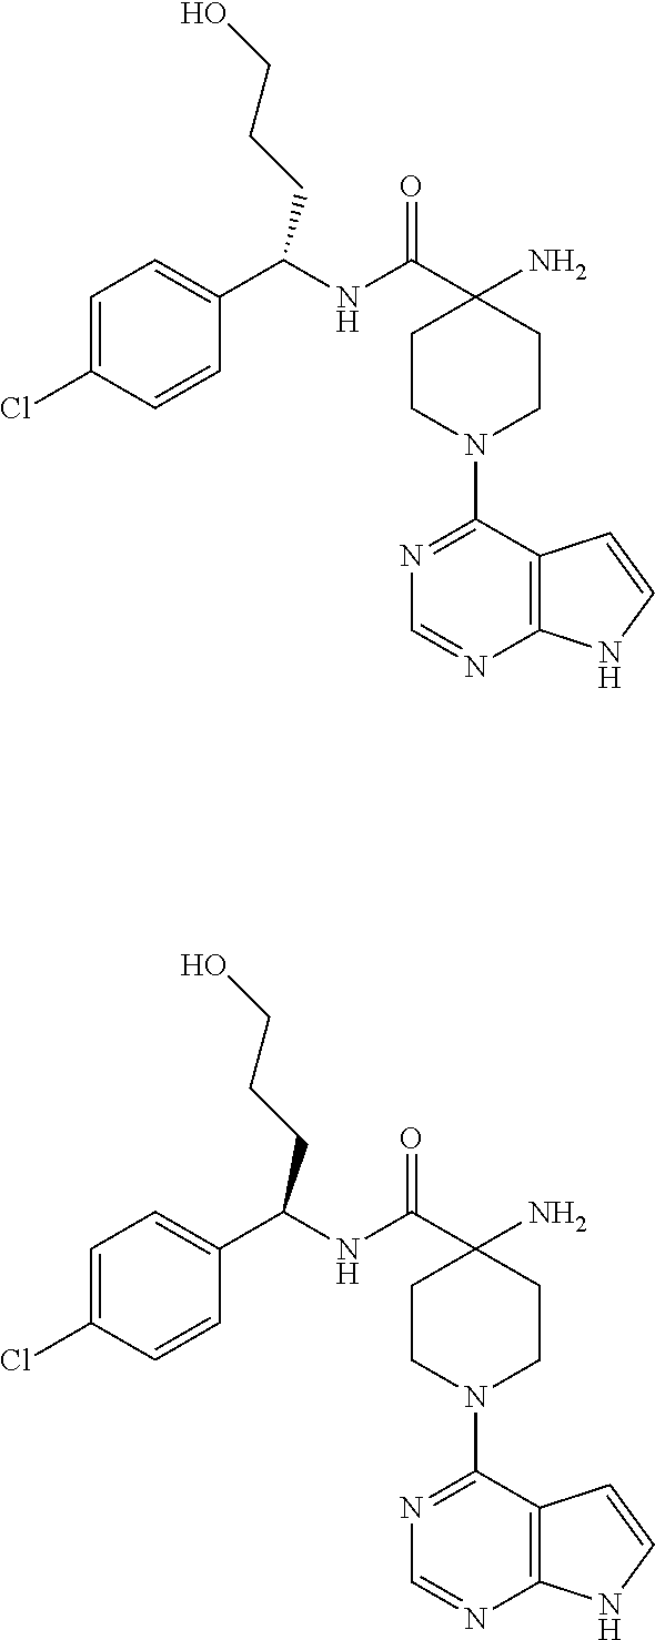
C1=C(Cl)C=CC(C(NC(C2(N)CCN(C3=NC=NC4=C3C=CN4)CC2)=O)CCCO)=C1.C1=C(Cl)C=CC(C(NC(C2(N)CCN(C3=NC=NC4=C3C=CN4)CC2)=O)CCCO)=C1
